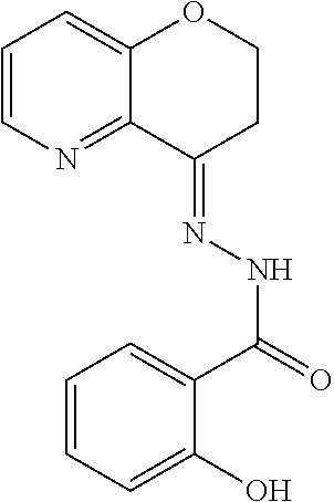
C1=CN=C2C(=C1)OCCC2=NNC(=O)C1=CC=CC=C1O
